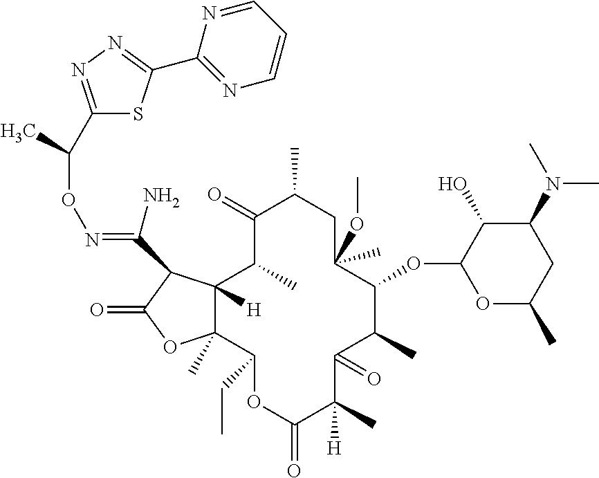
C1(=O)C(C)C2([H])C(C)(C(CC)OC(=O)C([H])(C)C(=O)C(C)C(OC3OC(C)CC(N(C)C)C3O)C(OC)(C)CC1C)OC(=O)C2C(N)=NOC(C1=NN=C(C2=NC=CC=N2)S1)C
